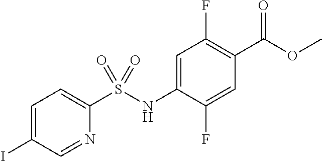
COC(=O)C1=C(F)C=C(NS(C2=CC=C(I)C=N2)(=O)=O)C(F)=C1
